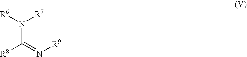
[R6]N([R7])C(=N[R9])[R8]
